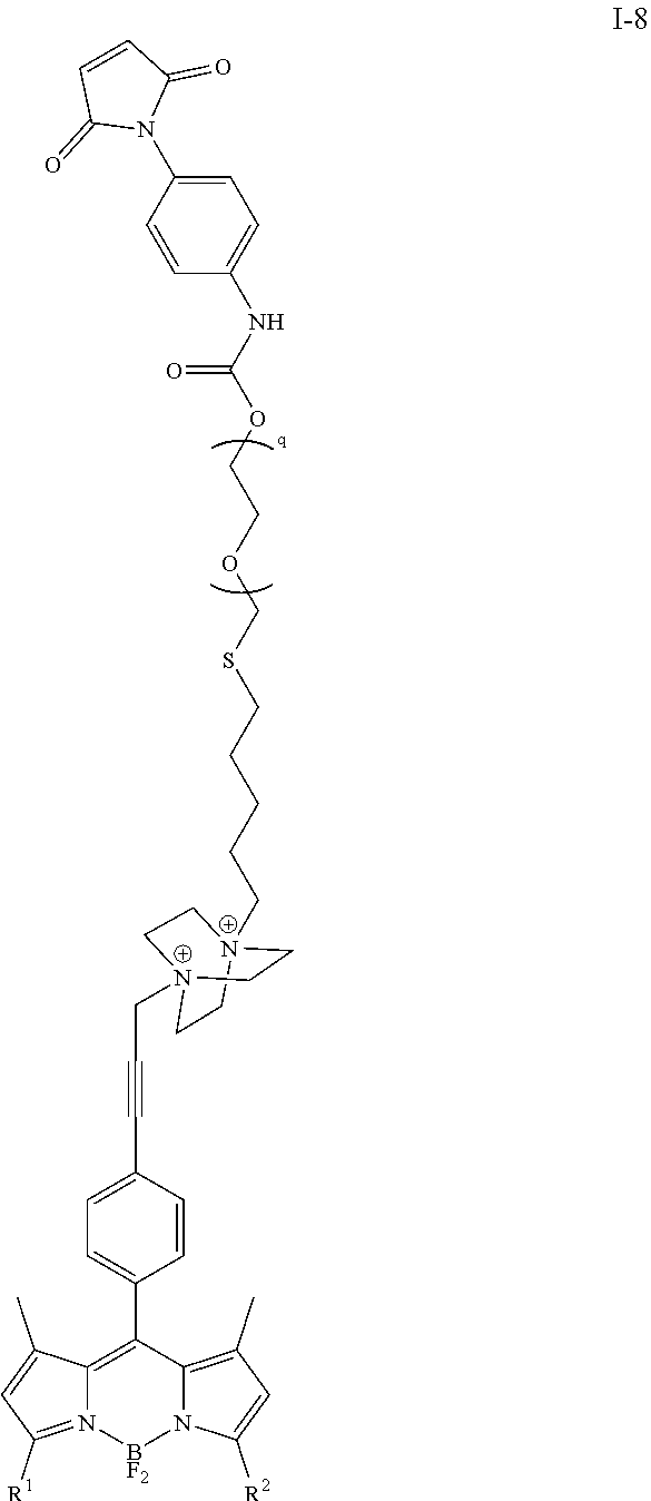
C1=C(N2C(=O)C=CC2=O)C=CC(NC(OCCOCSCCCCC[N+]23CC[N+](CC#CC4=CC=C(C5=C6N(=C([R1])C=C6C)[BF2]N6C5=C(C)C=C6[R2])C=C4)(CC2)CC3)=O)=C1
